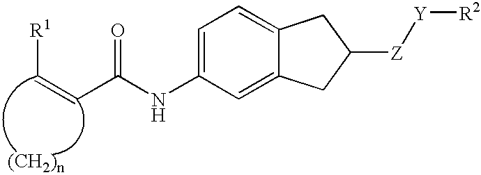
N(C1=CC=C2C(=C1)CC([Z][Y][R2])C2)C(=O)C=C[R1]
